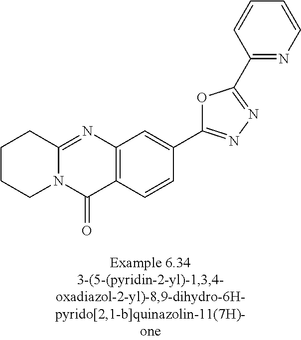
N12C(=NC3=C(C1=O)C=CC(C1=NN=C(C4=NC=CC=C4)O1)=C3)CCCC2
